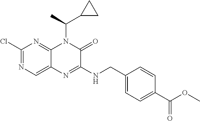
C1(Cl)=NC=C2C(=N1)N(C(C)C1CC1)C(=O)C(NCC1=CC=C(C(OC)=O)C=C1)=N2
